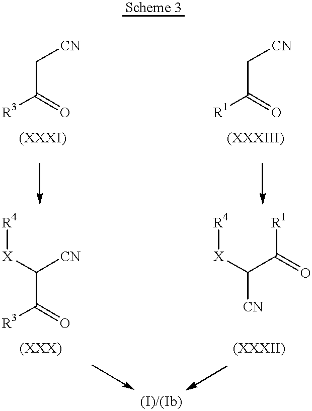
C(C([R3])=O)[CN].C(C([R1])=O)[CN].C(C([R3])=O)([CN])[X][R4].C([CN])(C([R1])=O)[X][R4]
